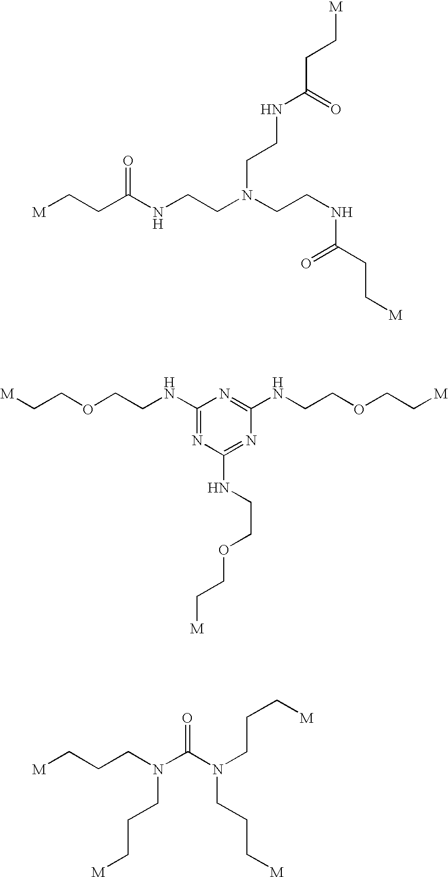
[M]CCC(NCCN(CCNC(=O)CC[M])CCNC(=O)CC[M])=O.C1(NCCOCC[M])=NC(NCCOCC[M])=NC(NCCOCC[M])=N1.[M]CCCN(CCC[M])C(N(CCC[M])CCC[M])=O
